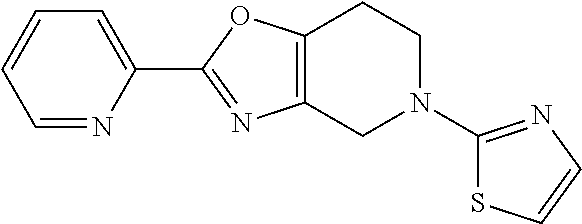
C1=NC(C2=NC3=C(O2)CCN(C2=NC=CS2)C3)=CC=C1
